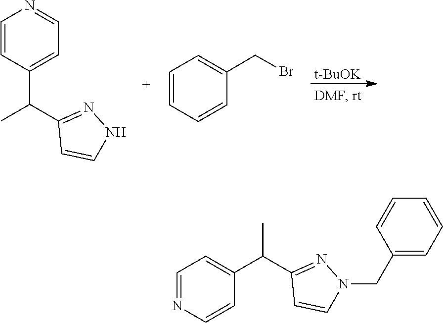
[t-BuOK].C1=CN=CC=C1C(C1=NNC=C1)C.C1=CC(CBr)=CC=C1.N1(CC2=CC=CC=C2)N=C(C(C2=CC=NC=C2)C)C=C1
